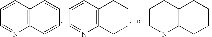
C12=C(C=CC=N1)C=CC=C2.C12=C(C=CC=N1)CCCC2.C12C(CCCN1)CCCC2
